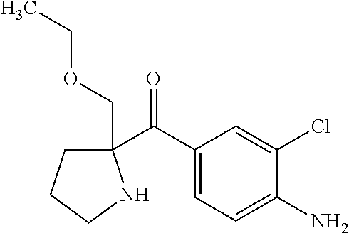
C1(C(C2=CC=C(N)C(Cl)=C2)=O)(COCC)CCCN1
